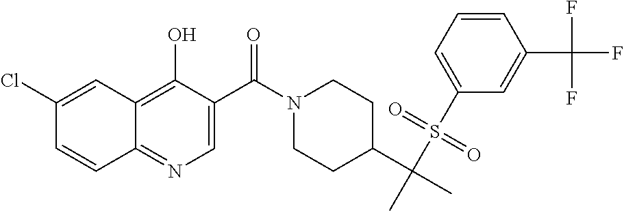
C1(C(=O)N2CCC(C(C)(S(=O)(=O)C3=CC=CC(C(F)(F)F)=C3)C)CC2)=CN=C2C(=C1O)C=C(Cl)C=C2
